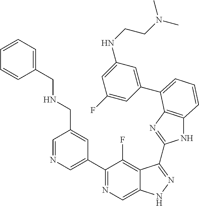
C1=NC=C(C2=NC=C3C(=C2F)C(C2=NC4=C(N2)C=CC=C4C2=CC(NCCN(C)C)=CC(F)=C2)=NN3)C=C1CNCC1=CC=CC=C1
